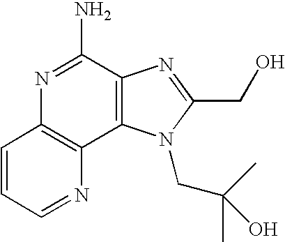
C1=CC=NC2=C1N=C(N)C1=C2N(CC(O)(C)C)C(CO)=N1
